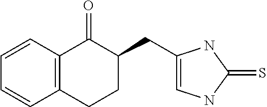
C1=CC2=C(C=C1)CCC(CC1=CNC(=S)N1)C2=O
